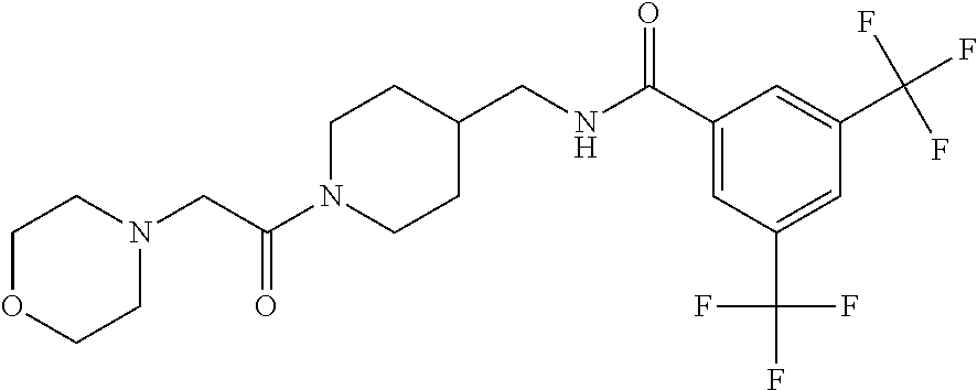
N1(CC(N2CCC(CNC(C3=CC(C(F)(F)F)=CC(C(F)(F)F)=C3)=O)CC2)=O)CCOCC1
